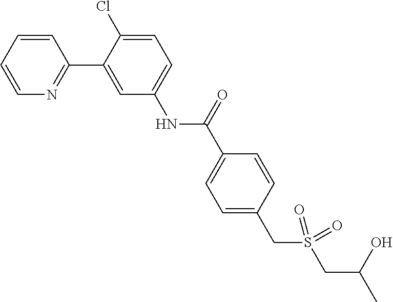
C1=CC=CN=C1C1=CC(NC(C2=CC=C(CS(CC(C)O)(=O)=O)C=C2)=O)=CC=C1Cl
